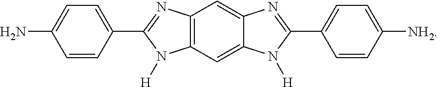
C12=C(C=C3C(=C1)N=C(C1=CC=C([NH2])C=C1)N3[H])N([H])C(C1=CC=C(N)C=C1)=N2
